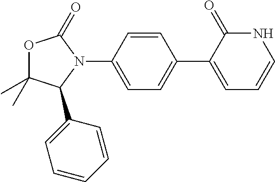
O1C(C)(C)C(C2=CC=CC=C2)N(C2=CC=C(C3=CC=CNC3=O)C=C2)C1=O
